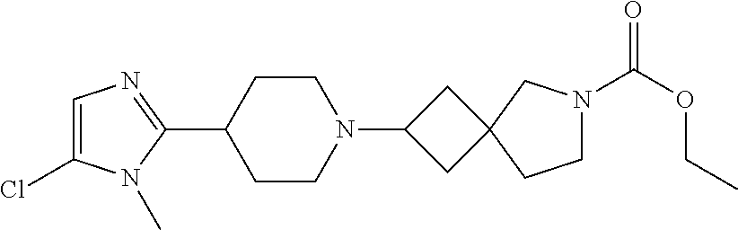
C1=C(Cl)N(C)C(C2CCN(C3CC4(C3)CCN(C(OCC)=O)C4)CC2)=N1
